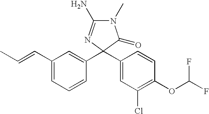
N1(C)C(N)=NC(C2=CC(Cl)=C(OC(F)F)C=C2)(C2=CC(C=CC)=CC=C2)C1=O
